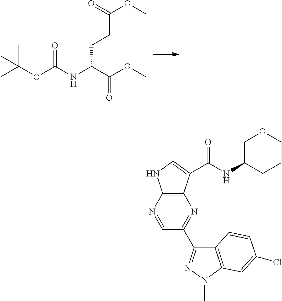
O=C(NC(C(OC)=O)CCC(OC)=O)OC(C)(C)C.C12=C(N=CC(C3=NN(C)C4=C3C=CC(Cl)=C4)=N1)NC=C2C(=O)NC1CCCOC1
